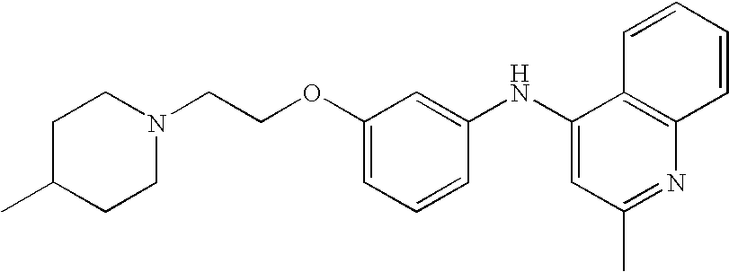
N1(CCOC2=CC=CC(NC3=CC(C)=NC4=C3C=CC=C4)=C2)CCC(C)CC1
